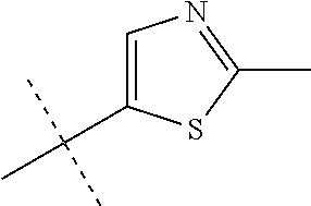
C1(C(C)(C)C)=CN=C(C)S1
